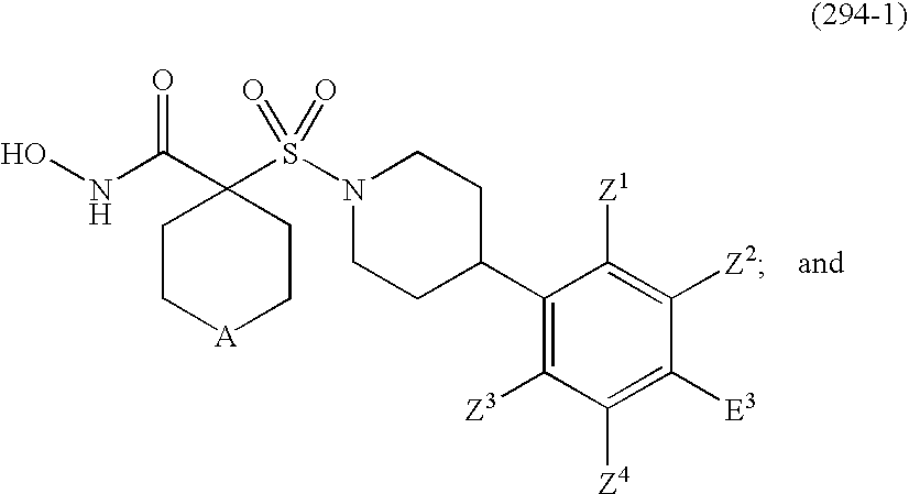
ONC(C1(S(N2CCC(C3=C([Z3])C([Z4])=C([E3])C([Z2])=C3[Z1])CC2)(=O)=O)CC[A]CC1)=O
